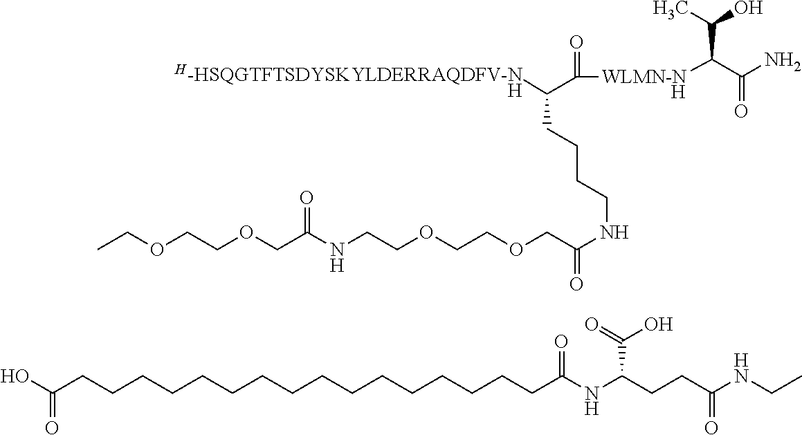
[H-HSQGTFTSDYSKYLDERRAQDFV-N]C(C(=O)[WLMN-N]C(C(N)=O)C(C)O)CCCCNC(COCCOCCNC(COCCOCC)=O)=O.[H].[H].C(CCCCC(O)=O)CCCCCCCCCCCC(NC(CCC(NCC)=O)C(=O)O)=O
